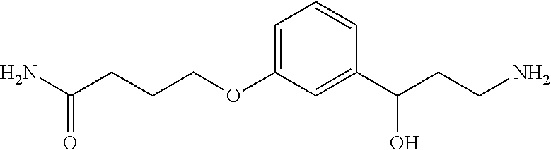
C1=C(OCCCC(=O)N)C=C(C(CCN)O)C=C1
